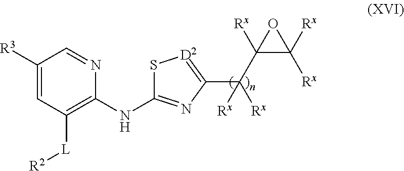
C1([R3])=CC([L][R2])=C(NC2=NC(C(C3([Rx])C([Rx])([Rx])O3)([Rx])[Rx])=[D2]S2)N=C1
